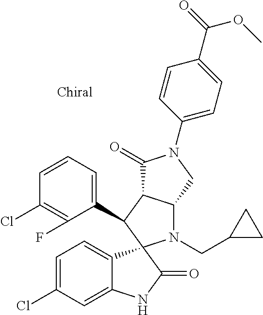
C1(C2C3C(N(CC4CC4)C24C2=CC=C(Cl)C=C2NC4=O)CN(C2=CC=C(C(OC)=O)C=C2)C3=O)=CC=CC(Cl)=C1F
